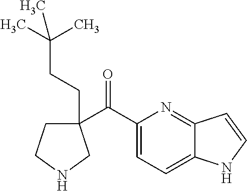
C1(C(C2=CC=C3C(=N2)C=CN3)=O)(CCC(C)(C)C)CCNC1
